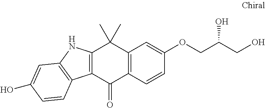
C12=C(C=CC(OCC(CO)O)=C1)C(=O)C1=C(C2(C)C)NC2=C1C=CC(O)=C2
